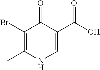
C1(Br)=C(C)NC=C(C(O)=O)C1=O
